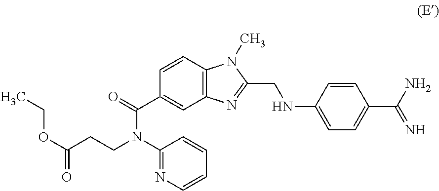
C12=C(C=CC(C(=O)N(C3=NC=CC=C3)CCC(=O)OCC)=C1)N(C)C(CNC1=CC=C(C(=N)N)C=C1)=N2
